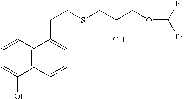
C1=CC2=C(C(O)=C1)C=CC=C2CCSCC(COC([Ph])[Ph])O
